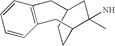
C1C2C(N)(C)CC(C1)CC1=C(C2)C=CC=C1
